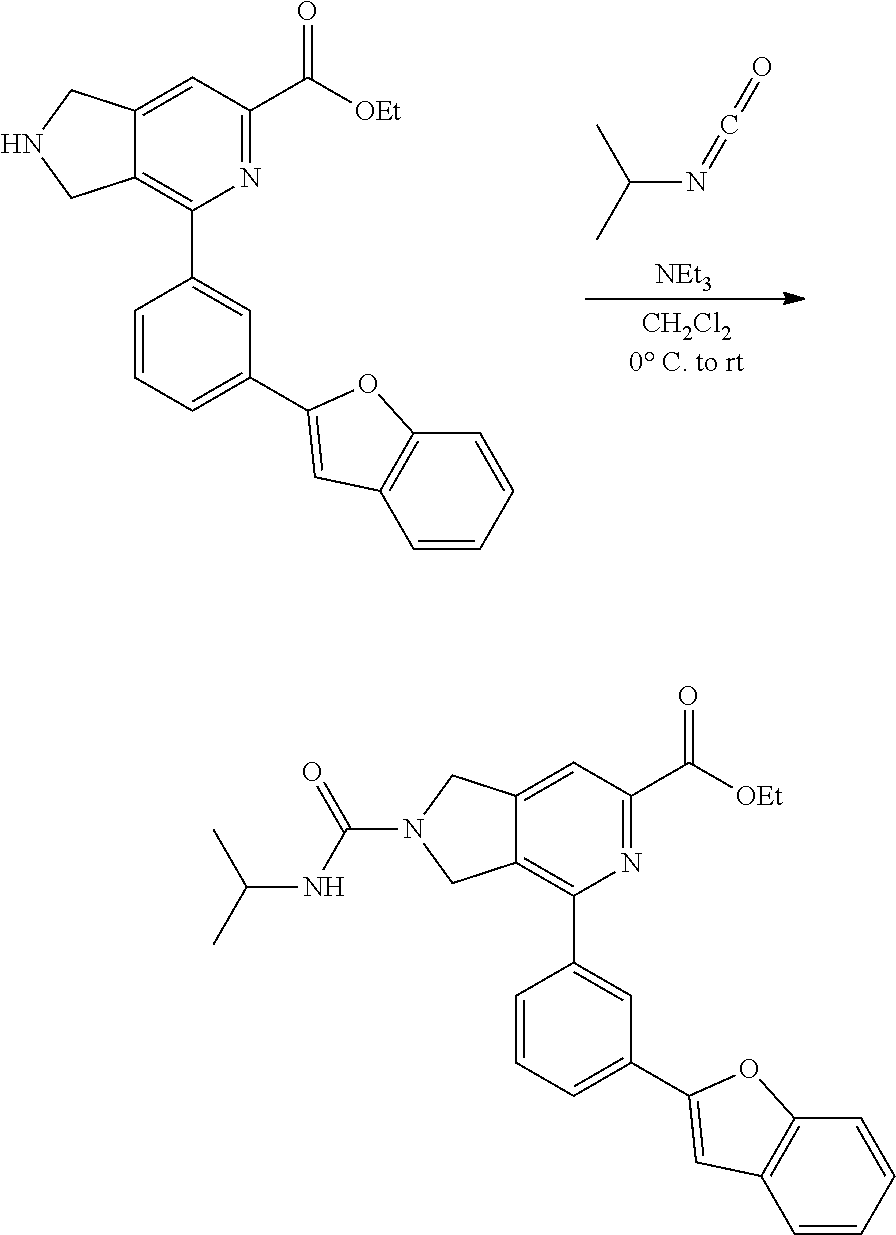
CC(C)N=C=O.[NEt3].C12=CC(C([OEt])=O)=NC(C3=CC(C4=CC5=C(C=CC=C5)O4)=CC=C3)=C1CNC2.C12=CC(C([OEt])=O)=NC(C3=CC(C4=CC5=C(C=CC=C5)O4)=CC=C3)=C1CN(C(NC(C)C)=O)C2
